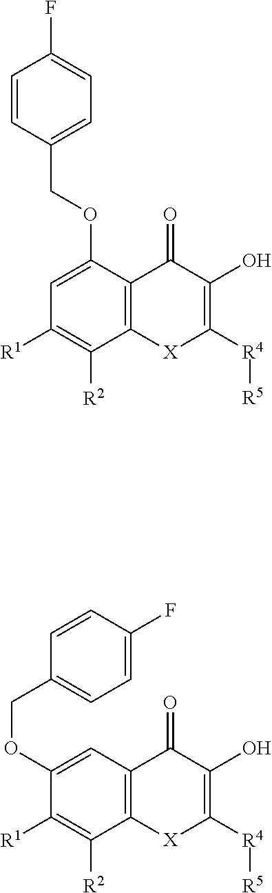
C1=C(OCC2=CC=C(F)C=C2)C2=C(C([R2])=C1[R1])[X]C([R4][R5])=C(O)C2=O.C1(OCC2=CC=C(F)C=C2)=CC2=C(C([R2])=C1[R1])[X]C([R4][R5])=C(O)C2=O
